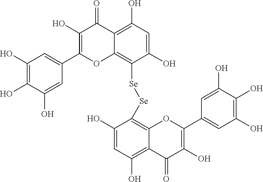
C1(O)=C(O)C(O)=CC(C2=C(O)C(=O)C3=C(O)C=C(O)C([Se][Se]C4=C5C(=C(O)C=C4O)C(=O)C(O)=C(C4=CC(O)=C(O)C(O)=C4)O5)=C3O2)=C1
